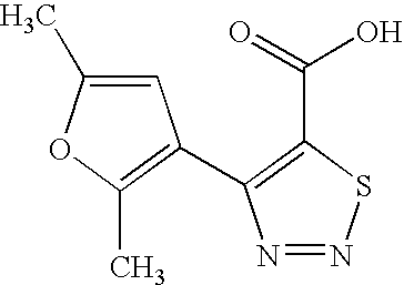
C1(C)=C(C2=C(C(=O)O)SN=N2)C=C(C)O1
